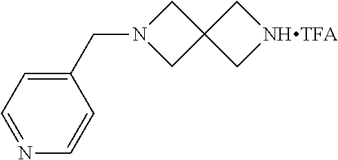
C1(CN2CC3(C2)CNC3)=CC=NC=C1
